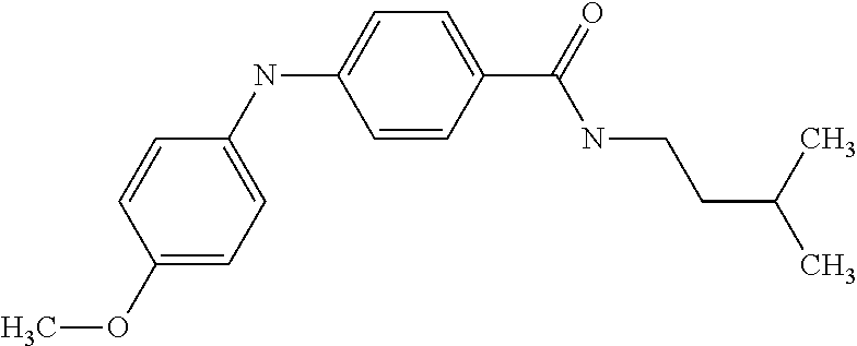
C1=CC(OC)=CC=C1NC1=CC=C(C(NCCC(C)C)=O)C=C1
